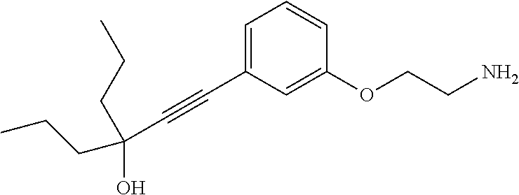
C1=C(C#CC(CCC)(O)CCC)C=C(OCCN)C=C1
